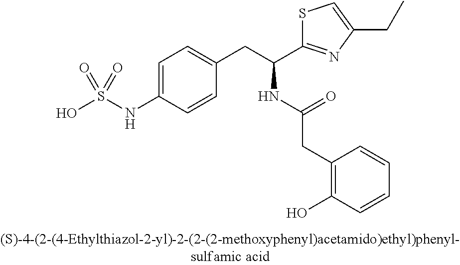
OS(NC1=CC=C(CC(C2=NC(CC)=CS2)NC(CC2=C(O)C=CC=C2)=O)C=C1)(=O)=O
